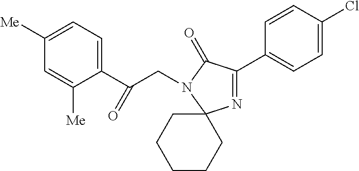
C1([Me])=CC=C(C(CN2C(=O)C(C3=CC=C(Cl)C=C3)=NC23CCCCC3)=O)C([Me])=C1
